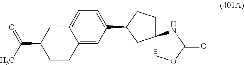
CC(=O)C1CCC2=CC(C3CCC4(C3)COC(=O)N4)=CC=C2C1
